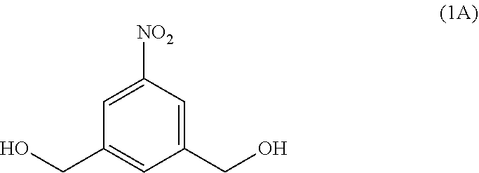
[NO2]C1=CC(CO)=CC(CO)=C1
